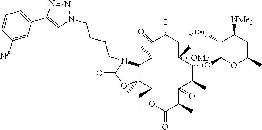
C1(C2=CN(CCCCN3C4C(C)(OC3=O)C(CC)OC(=O)C(C)C(=O)C(C)C(OC3OC(C)CC([NMe2])C3[R100O])C([OMe])(C)CC(C)C(=O)C4C)N=N2)=CC=CC([NP])=C1
